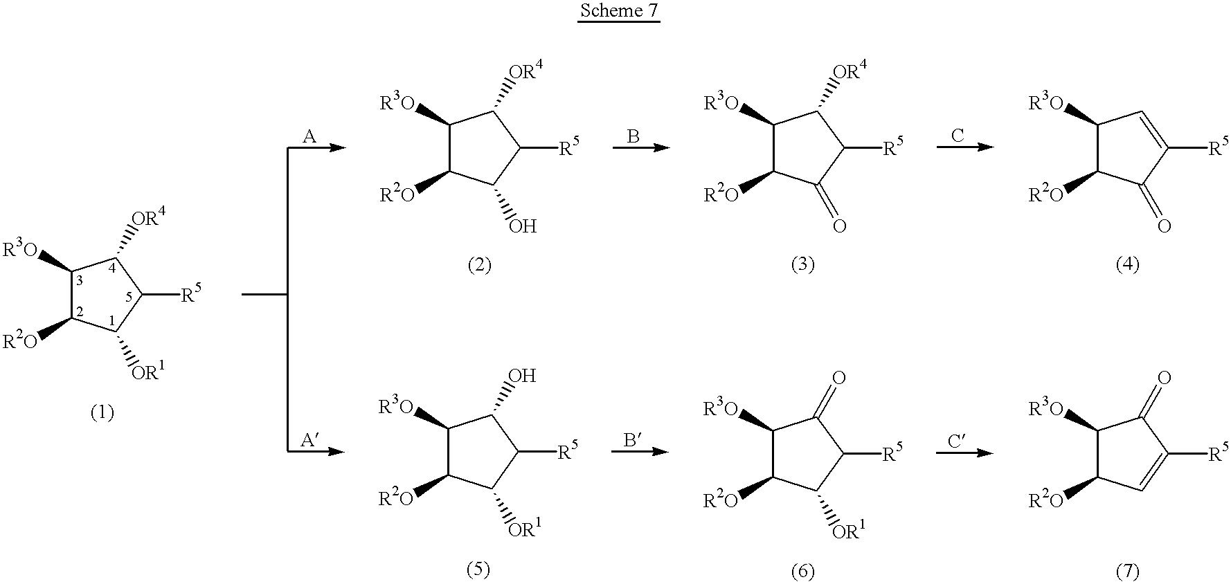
C1([OR1])C([R5])C([OR4])C([R3O])C1[R2O].C1(O)C([R5])C([OR4])C([R3O])C1[R2O].C1(=O)C([R5])C([OR4])C([R3O])C1[R2O].C1(=O)C([R5])=CC([R3O])C1[R2O].C1([OR1])C([R5])C(O)C([R3O])C1[R2O].C1([OR1])C([R5])C(=O)C([R3O])C1[R2O].C1=C([R5])C(=O)C([R3O])C1[R2O]
